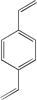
C=CC1=CC=C(C=C)C=C1
